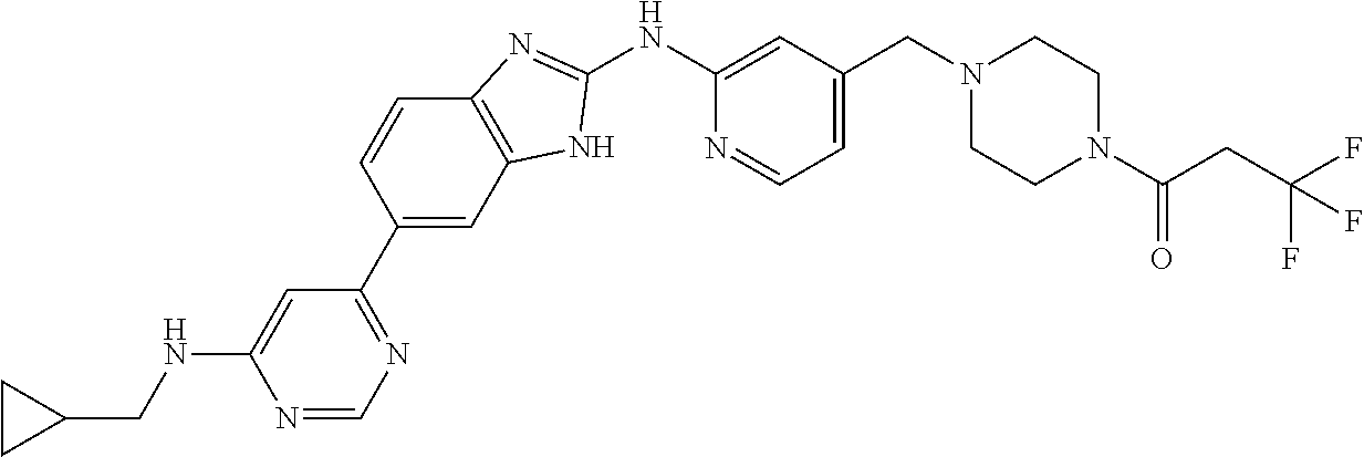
N1=CN=C(C2=CC3=C(C=C2)N=C(NC2=CC(CN4CCN(C(CC(F)(F)F)=O)CC4)=CC=N2)N3)C=C1NCC1CC1
